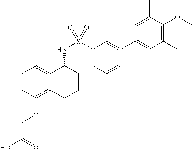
N(C1C2=CC=CC(OCC(=O)O)=C2CCC1)S(C1=CC=CC(C2=CC(C)=C(OC)C(C)=C2)=C1)(=O)=O
